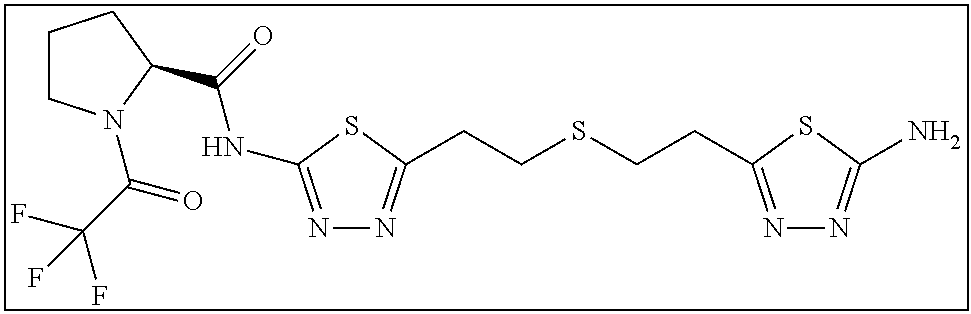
N1=C(NC(=O)C2N(C(C(F)(F)F)=O)CCC2)SC(CCSCCC2=NN=C(N)S2)=N1
